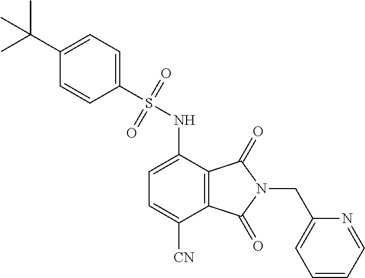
C1(S(NC2=CC=C([CN])C3=C2C(=O)N(CC2=CC=CC=N2)C3=O)(=O)=O)=CC=C(C(C)(C)C)C=C1
